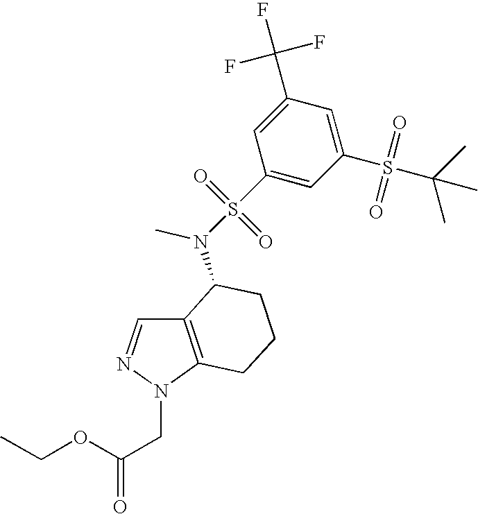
C12=C(N(CC(=O)OCC)N=C1)CCCC2N(S(=O)(=O)C1=CC(S(=O)(=O)C(C)(C)C)=CC(C(F)(F)F)=C1)C
